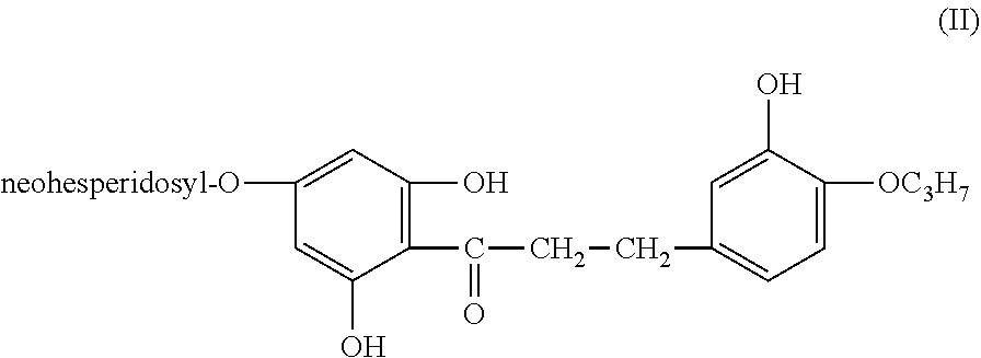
[neohesperidosyl-O]C1=CC(O)=C(C(CCC2=CC=C([OC3H7])C(O)=C2)=O)C(O)=C1
